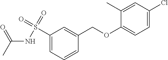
C1(S(=O)(NC(C)=O)=O)=CC=CC(COC2=CC=C(Cl)C=C2C)=C1
